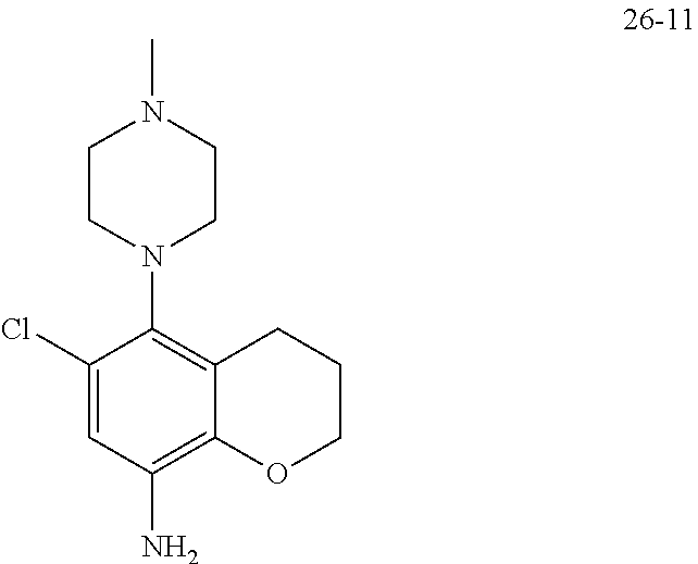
CN1CCN(C2=C3C(=C(N)C=C2Cl)OCCC3)CC1
